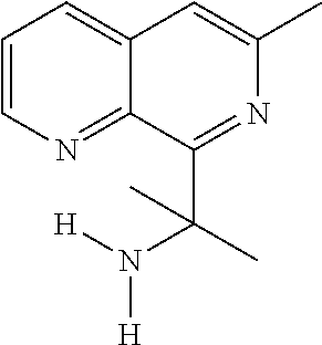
C12=CC=CN=C1C(C(C)(N([H])[H])C)=NC(C)=C2
